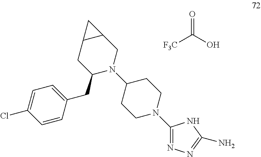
N1=C(N2CCC(N3C(CC4=CC=C(Cl)C=C4)CC4C(C3)C4)CC2)NC(N)=N1.[F3C]C(=O)O
